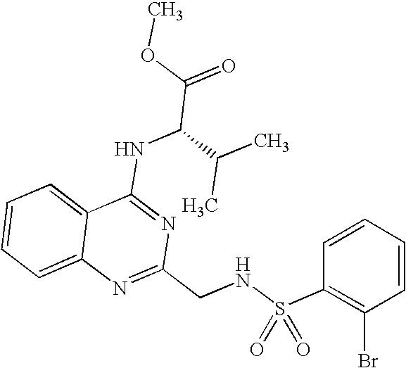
C12=CC=CC=C1N=C(CNS(C1=C(Br)C=CC=C1)(=O)=O)N=C2NC(C(=O)OC)C(C)C
